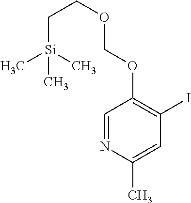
C1=NC(C)=CC(I)=C1OCOCC[Si](C)(C)C
